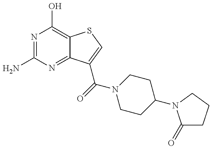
N1=C(N)N=C2C(=C1O)SC=C2C(=O)N1CCC(N2C(=O)CCC2)CC1
